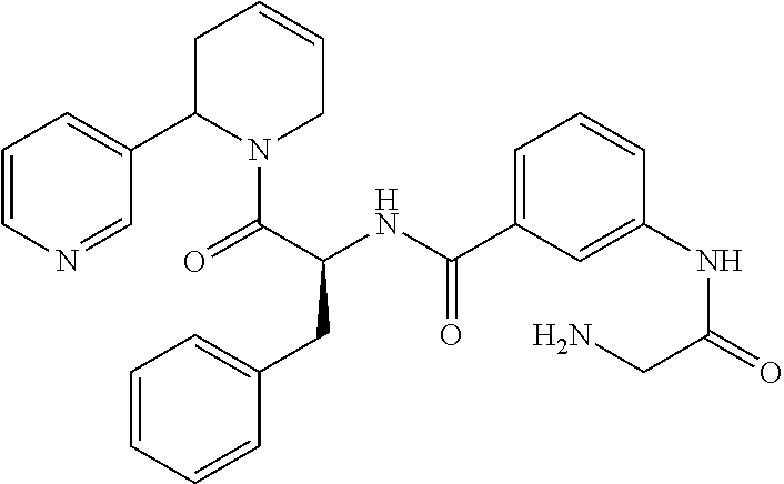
C1=CN=CC(C2N(C(=O)C(NC(=O)C3=CC=CC(NC(CN)=O)=C3)CC3=CC=CC=C3)CC=CC2)=C1
